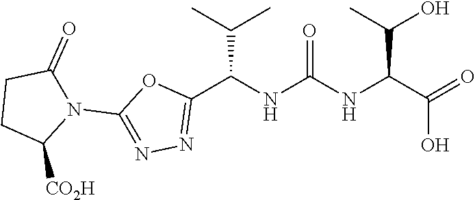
N1(C2=NN=C(C(NC(NC(C(=O)O)C(O)C)=O)C(C)C)O2)C(=O)CCC1[CO2H]
